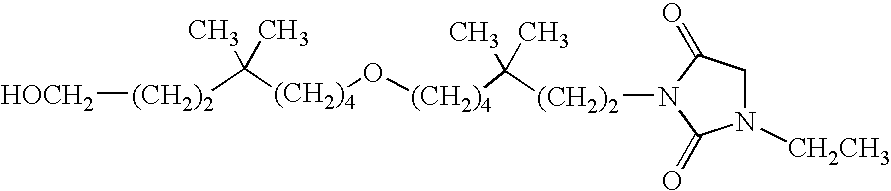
C([(CH2)4]O[(CH2)4]C(C)(C)[(CH2)2]N1C(=O)CN([CH2CH3])C1=O)(C)(C)[(CH2)2][HOCH2]
